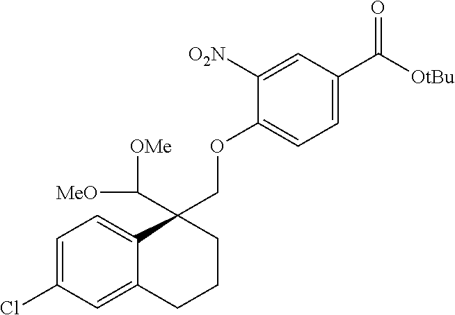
C1([O2N])=CC(C(=O)[OtBu])=CC=C1OCC1(C([OMe])[MeO])C2=CC=C(Cl)C=C2CCC1
